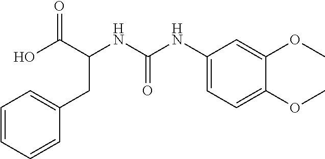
C1=CC=CC(CC(C(O)=O)NC(NC2=CC=C(OC)C(OC)=C2)=O)=C1
